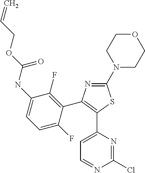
C1(N2CCOCC2)=NC(C2=C(F)C(NC(OCC=C)=O)=CC=C2F)=C(C2=CC=NC(Cl)=N2)S1
